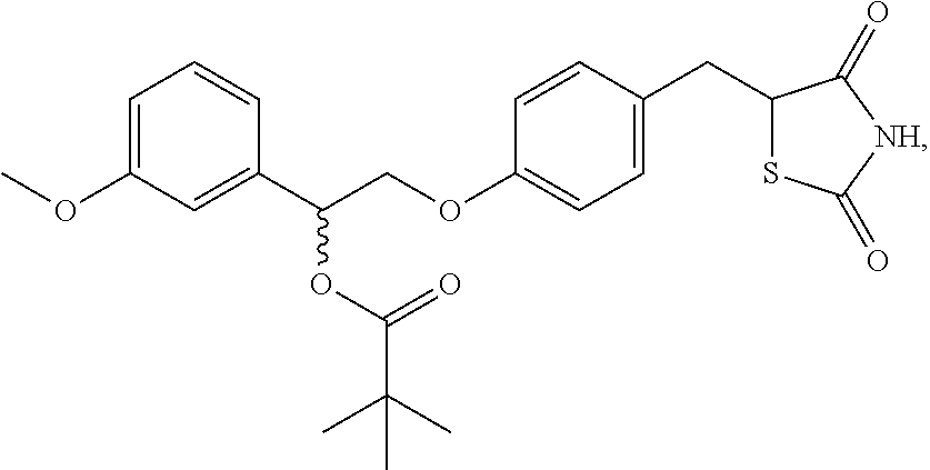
C1=C(OC)C=C(C(COC2=CC=C(CC3SC(=O)[NH]C3=O)C=C2)OC(C(C)(C)C)=O)C=C1
